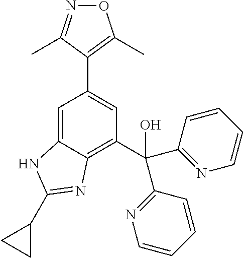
C1=C2C(=C(C(O)(C3=NC=CC=C3)C3=NC=CC=C3)C=C1C1=C(C)ON=C1C)N=C(C1CC1)N2
